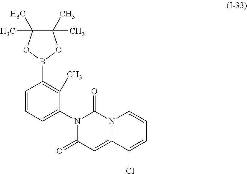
C12=CC(=O)N(C3=CC=CC(B4OC(C)(C)C(C)(C)O4)=C3C)C(=O)N1C=CC=C2Cl
